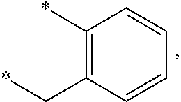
*C1=C(C*)C=CC=C1
